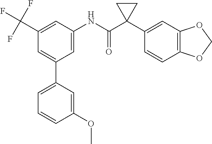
C1=C(NC(C2(C3=CC4=C(C=C3)OCO4)CC2)=O)C=C(C(F)(F)F)C=C1C1=CC=CC(OC)=C1
